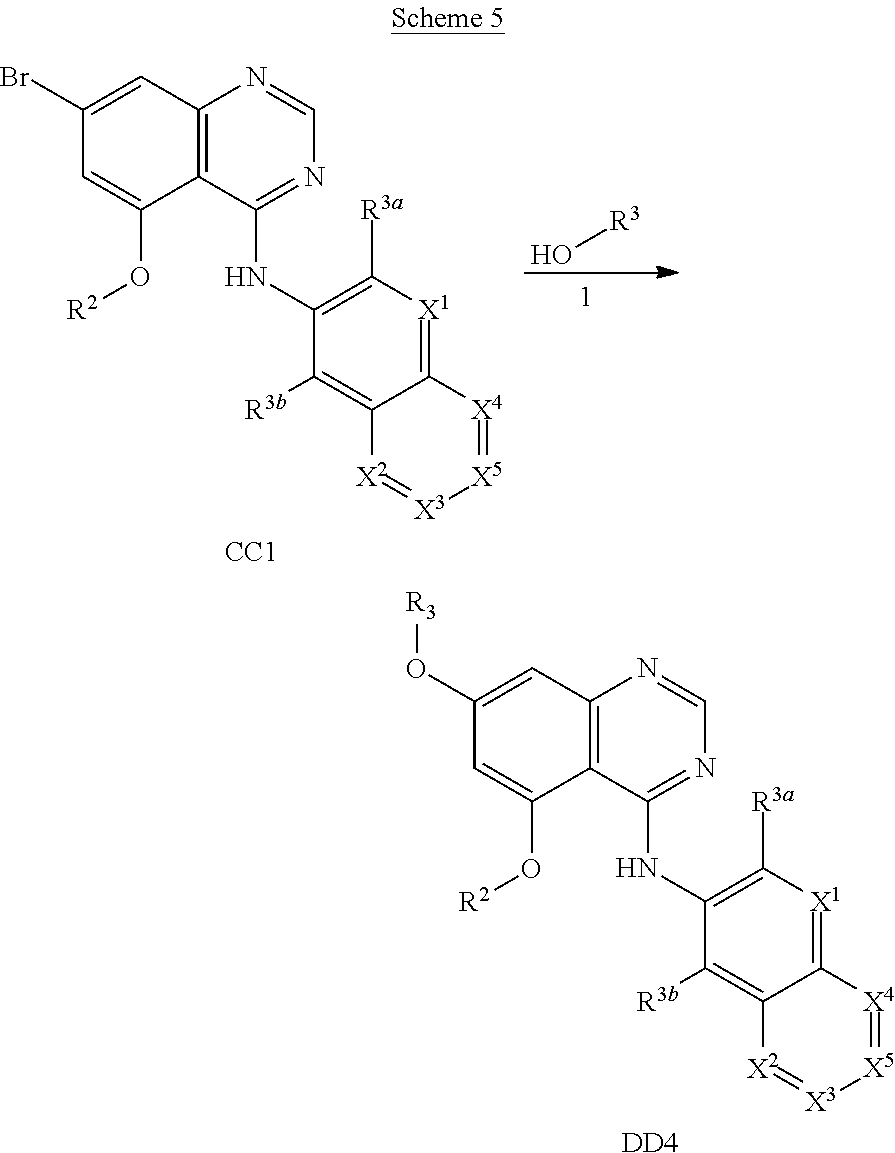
C1(O[R3])=CC2=C(C(O[R2])=C1)C(NC1=C([R3a])[X1]=C3C(=C1[R3b])[X2]=[X3][X5]=[X4]3)=NC=N2.[DD4].C1(Br)=CC2=C(C(O[R2])=C1)C(NC1=C([R3a])[X1]=C3C(=C1[R3b])[X2]=[X3][X5]=[X4]3)=NC=N2.[CC1].O[R3]
